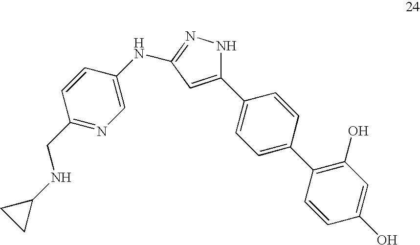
C1(C2=CC=C(C3=C(O)C=C(O)C=C3)C=C2)=CC(NC2=CN=C(CNC3CC3)C=C2)=NN1
